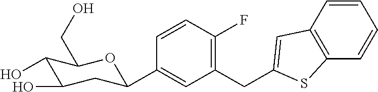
C1=CC(F)=C(CC2=CC3=C(C=CC=C3)S2)C=C1C1CC(O)C(O)C(CO)O1
